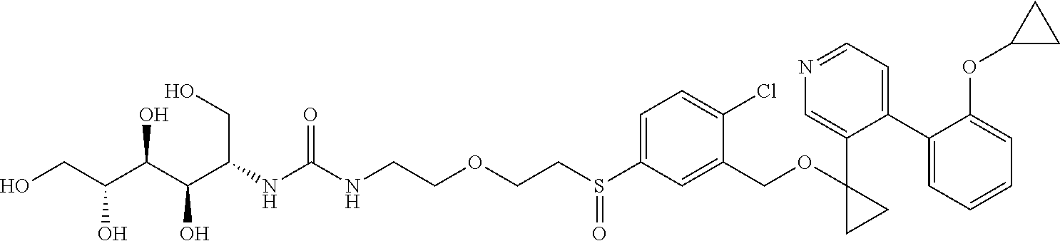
C(CS(C1=CC=C(Cl)C(COC2(C3=CN=CC=C3C3=CC=CC=C3OC3CC3)CC2)=C1)=O)OCCNC(=O)NC(C(C(C(CO)O)O)O)CO
